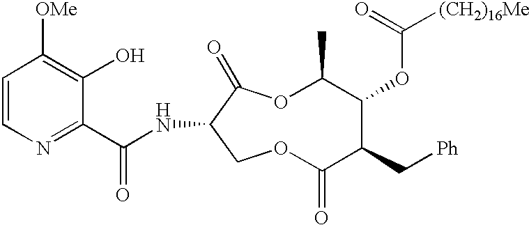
C1=CN=C(C(NC2COC(=O)C(C[Ph])C(OC([(CH2)16Me])=O)C(C)OC2=O)=O)C(O)=C1[OMe]
